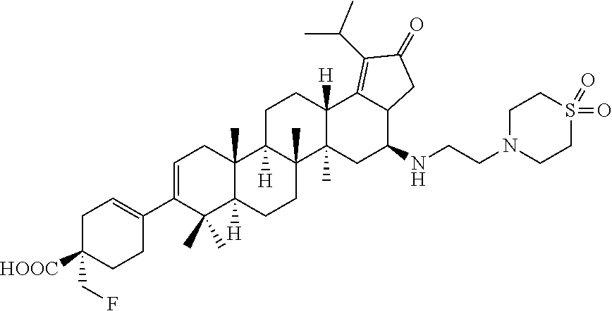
C1=C(C2=CCC(CF)([HOOC])CC2)C(C)(C)C2([H])C(C)(C1)C1([H])C(C)(CC2)C2(C)C([H])(CC1)C1=C(C(C)C)C(=O)CC1C(NCCN1CCS(=O)(=O)CC1)C2
